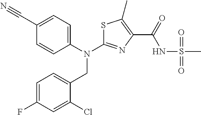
C1(C#N)=CC=C(N(CC2=CC=C(F)C=C2Cl)C2=NC(C(NS(C)(=O)=O)=O)=C(C)S2)C=C1
